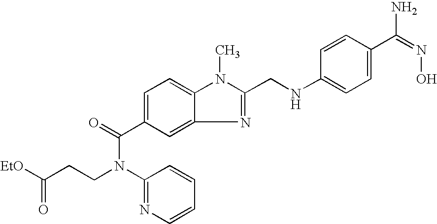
[EtO]C(CCN(C1=NC=CC=C1)C(=O)C1=CC=C2N(C)C(CNC3=CC=C(C(=NO)N)C=C3)=NC2=C1)=O
